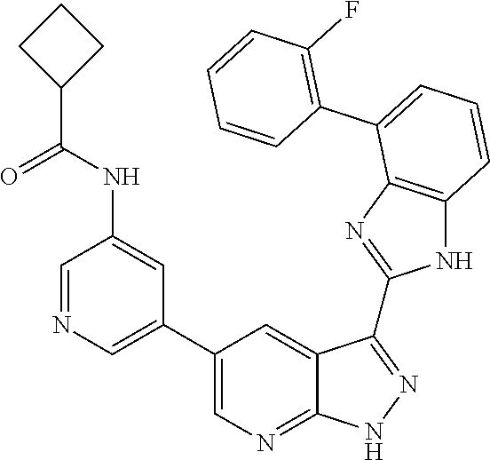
C1=CC=CC(C2=CC=CC3=C2N=C(C2=NNC4=NC=C(C5=CN=CC(NC(C6CCC6)=O)=C5)C=C42)N3)=C1F
